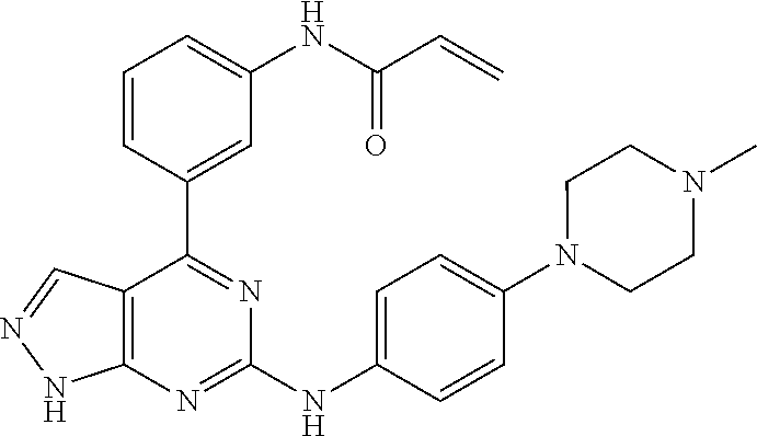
C1=C(C2=NC(NC3=CC=C(N4CCN(C)CC4)C=C3)=NC3=C2C=NN3)C=CC=C1NC(C=C)=O
